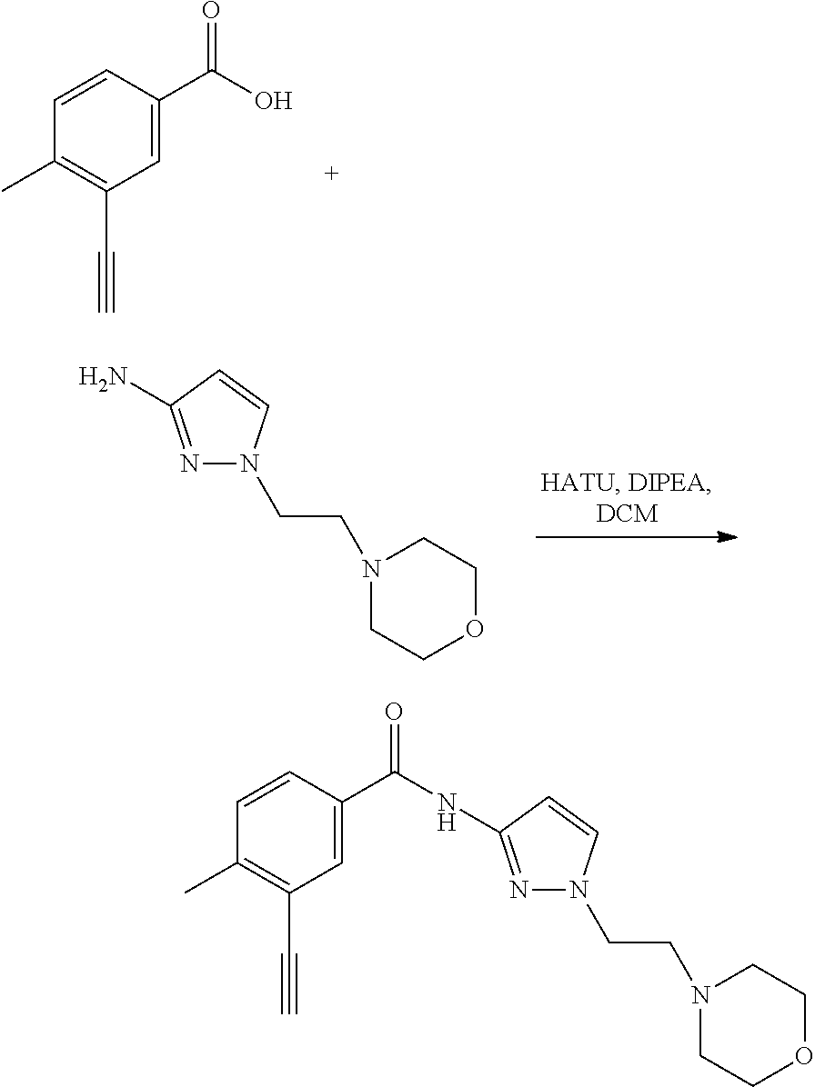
C1=C(C(O)=O)C=CC(C)=C1C#C.N1=C(N)C=CN1CCN1CCOCC1.C1=C(C(=O)NC2=NN(CCN3CCOCC3)C=C2)C=CC(C)=C1C#C
